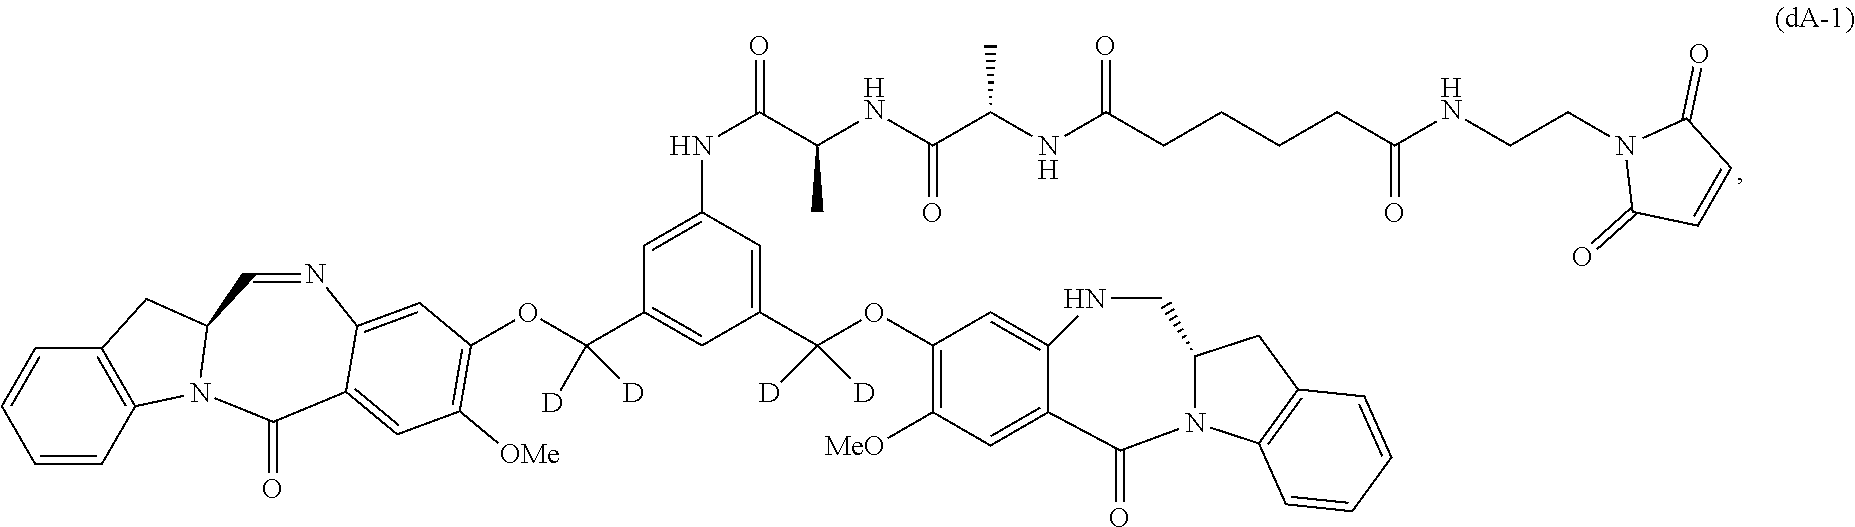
C12=C(C=CC=C1)N1C(C2)C=NC2=CC(OC(C3=CC(C(OC4=C([MeO])C=C5C(=C4)NCC4N(C6=C(C4)C=CC=C6)C5=O)([D])[D])=CC(NC(=O)C(NC(C(NC(CCCCC(NCCN4C(=O)C=CC4=O)=O)=O)C)=O)C)=C3)([D])[D])=C([OMe])C=C2C1=O
